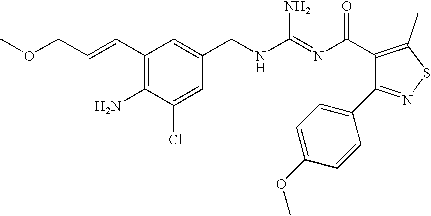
C1(C=CCOC)=C(N)C(Cl)=CC(CNC(N)=NC(=O)C2=C(C)SN=C2C2=CC=C(OC)C=C2)=C1
